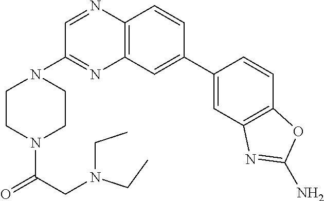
C1(C2=CC3=C(C=C2)N=CC(N2CCN(C(CN(CC)CC)=O)CC2)=N3)=CC2=C(C=C1)OC(N)=N2
